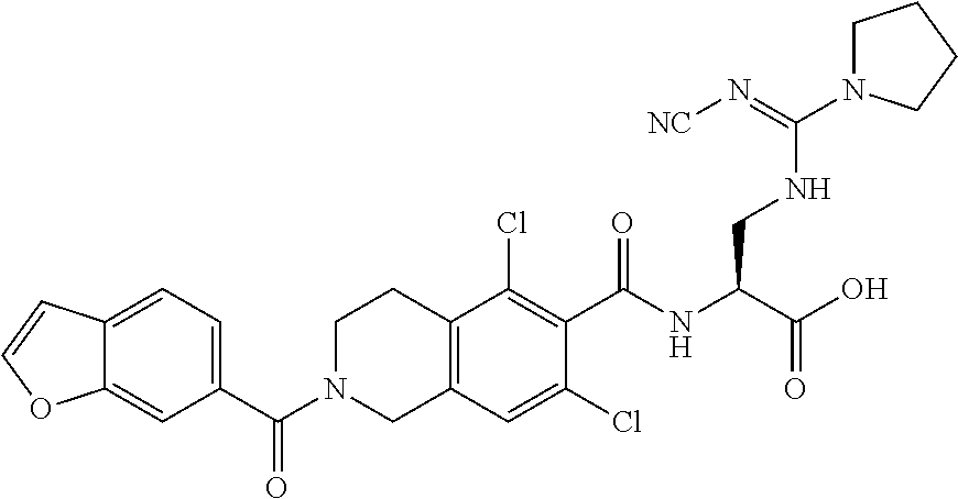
C12=CC=C(C(N3CC4=C(CC3)C(Cl)=C(C(NC(C(O)=O)CNC(N3CCCC3)=N[NC])=O)C(Cl)=C4)=O)C=C1OC=C2
